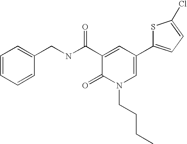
C1=CC=CC(CNC(C2=CC(C3=CC=C(Cl)S3)=CN(CCCC)C2=O)=O)=C1
